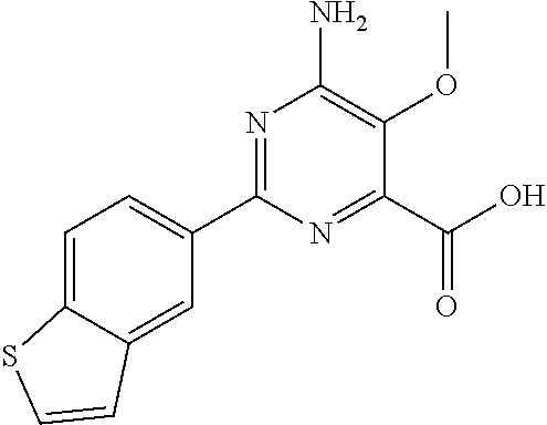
C1=C2C(=CC(C3=NC(N)=C(OC)C(C(O)=O)=N3)=C1)C=CS2
